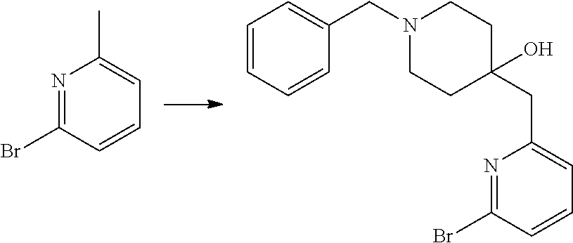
N1=C(Br)C=CC=C1C.C1=CC=CC(CN2CCC(CC3=CC=CC(Br)=N3)(O)CC2)=C1
